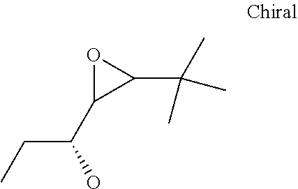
O1C(C(CC)O)C1C(C)(C)C
